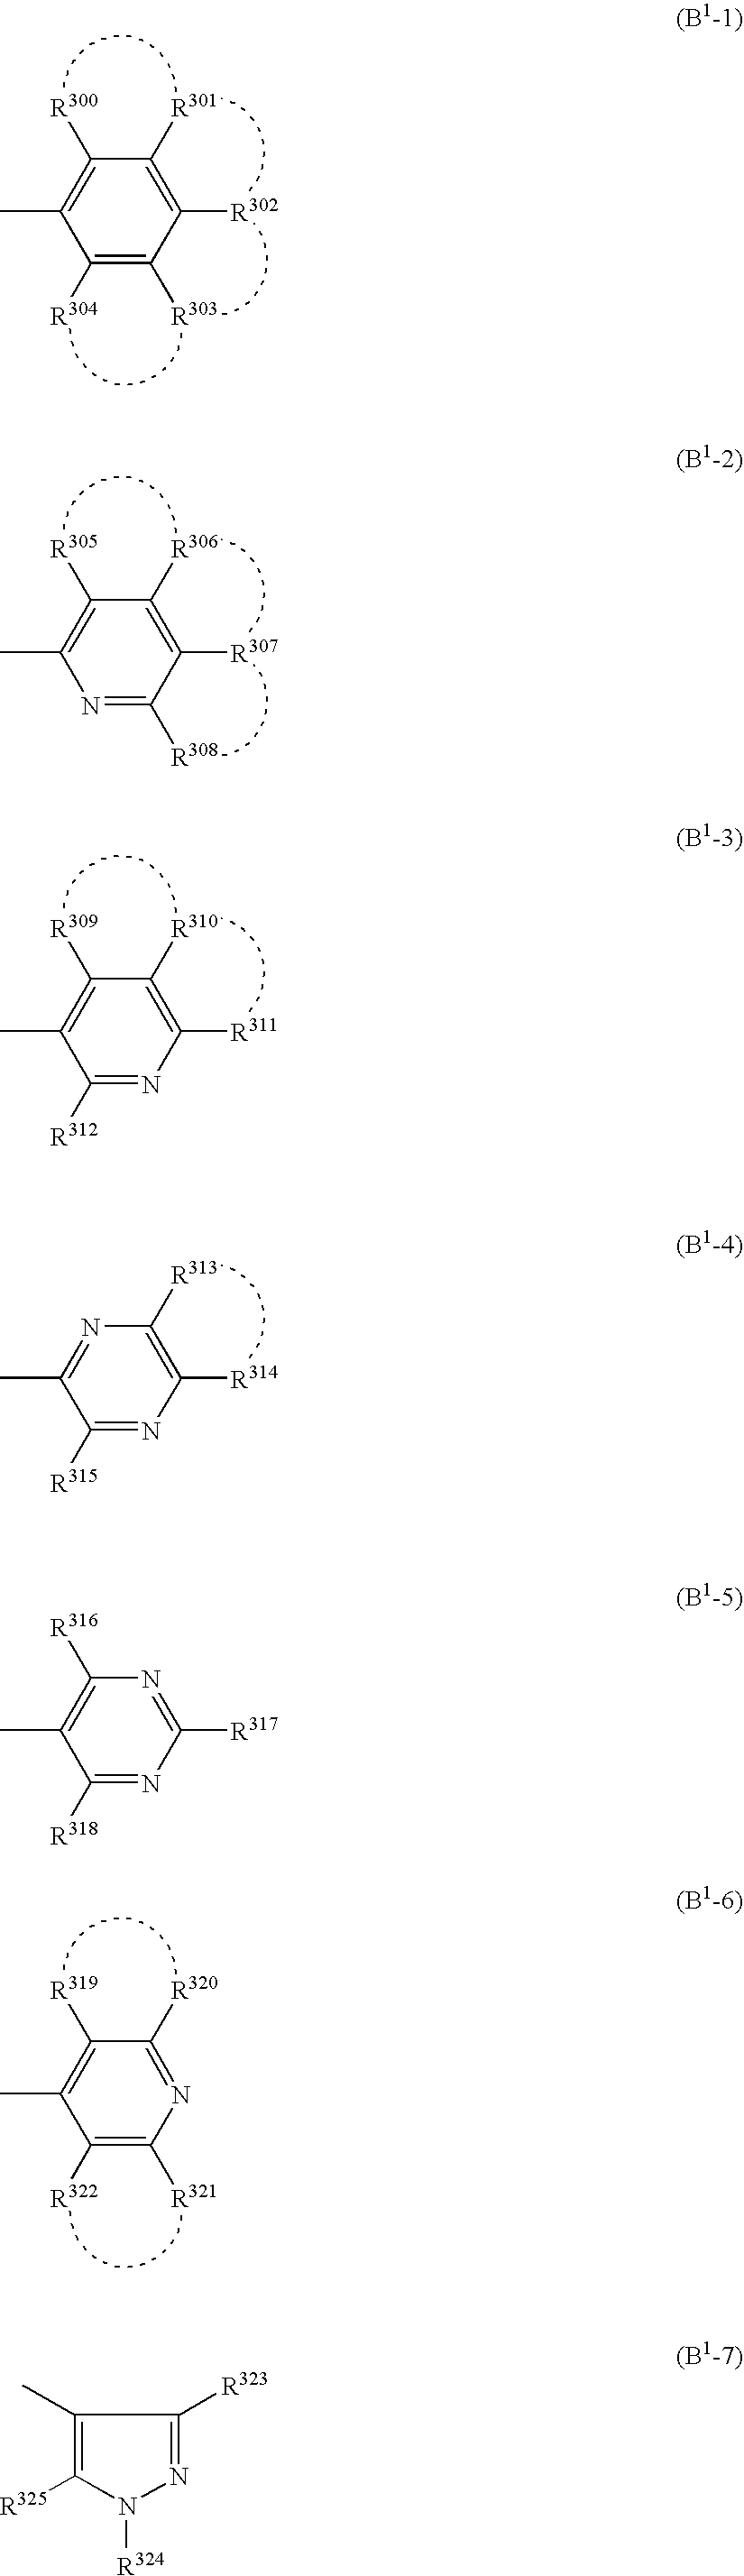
N1=C([R308])C([R307])=C([R306])C([R305])=C1C.C1([R312])=NC([R311])=C([R310])C([R309])=C1C.C1([R315])=NC([R314])=C([R313])N=C1C.C1([R318])=NC([R317])=NC([R316])=C1C.C1([R304])=C([R303])C([R302])=C([R301])C([R300])=C1C.C1([R322])=C([R321])N=C([R320])C([R319])=C1C.[R325]C1=C(C)C([R323])=NN1[R324]
